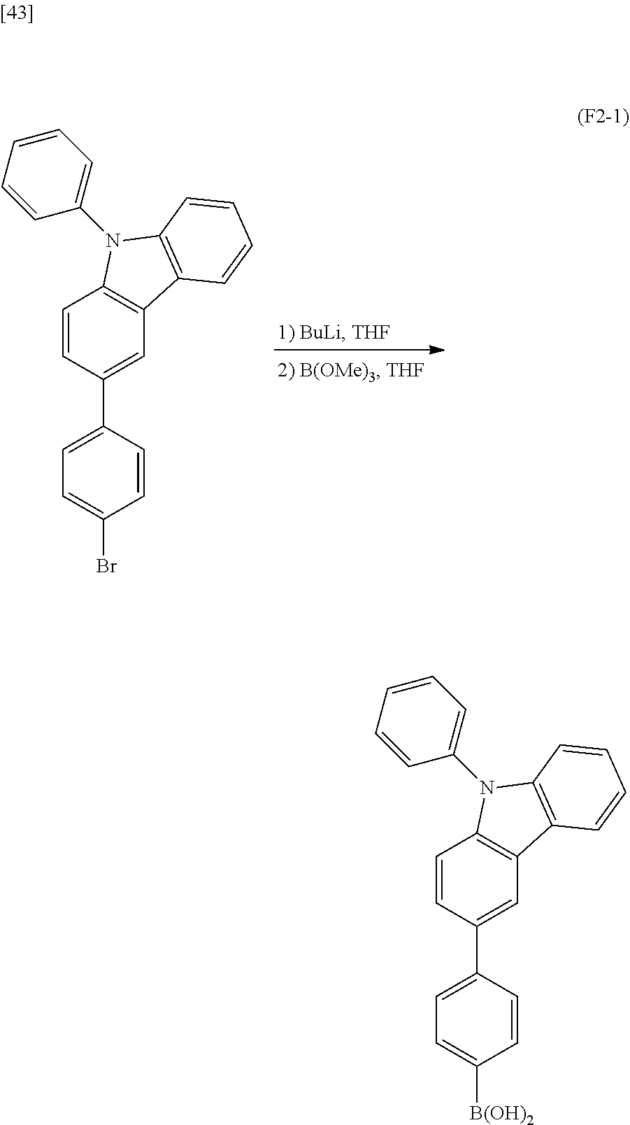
C1=CC(C2=CC3=C(C=C2)N(C2=CC=CC=C2)C2=C3C=CC=C2)=CC=C1Br.C1=CC(C2=CC3=C(C=C2)N(C2=CC=CC=C2)C2=C3C=CC=C2)=CC=C1[B(OH)2]
